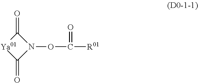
N1(OC(=O)[R01])C(=O)[Ya01]C1=O
